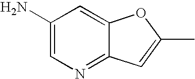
C1(N)=CN=C2C(=C1)OC(C)=C2
